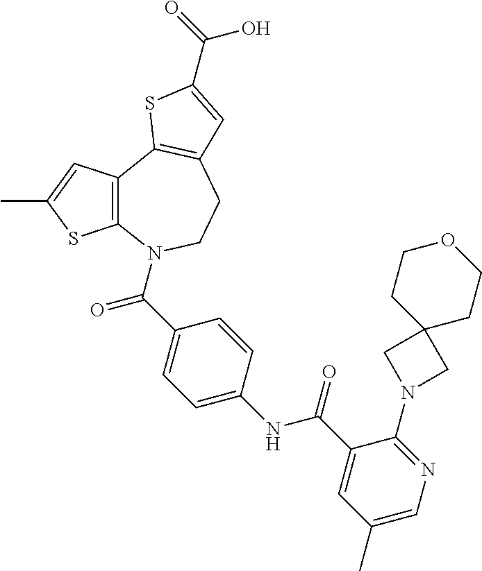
C12=C(C=C(C)S1)C1=C(CCN2C(C2=CC=C(NC(C3=CC(C)=CN=C3N3CC4(C3)CCOCC4)=O)C=C2)=O)C=C(C(=O)O)S1
